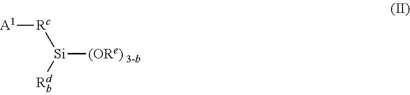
[A1][Rc][Si]([Rd])[(ORe)]
